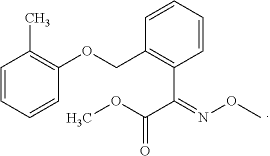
C1(C(=NOC)C(=O)OC)=C(COC2=C(C)C=CC=C2)C=CC=C1
